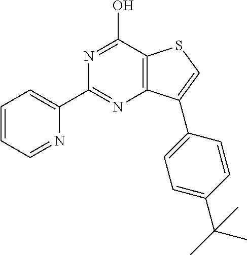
C1(C2=NC3=C(C(O)=N2)SC=C3C2=CC=C(C(C)(C)C)C=C2)=CC=CC=N1
